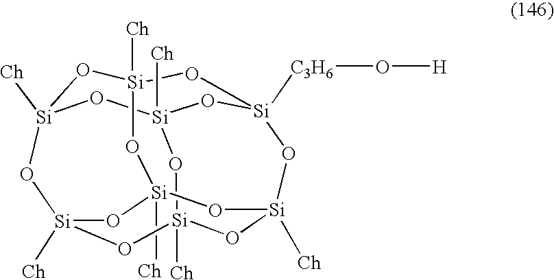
[Si]12([Ch])O[Si]3([Ch])O[Si]4([C3H6]O[H])O[Si]([Ch])(O1)O[Si]1([Ch])O[Si]([Ch])(O[Si]([Ch])(O3)O[Si]([Ch])(O1)O2)O4
